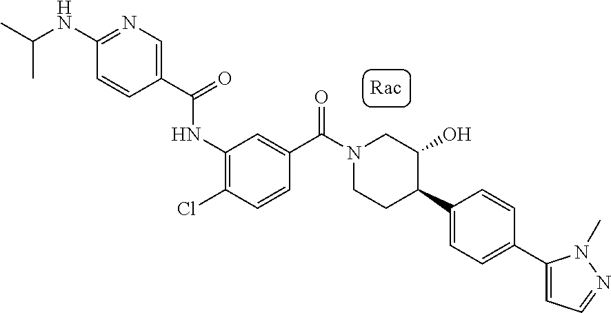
C1(C(=O)NC2=C(Cl)C=CC(C(N3CCC(C4=CC=C(C5=CC=NN5C)C=C4)C(O)C3)=O)=C2)=CN=C(NC(C)C)C=C1
